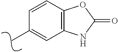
C1=CC2=C(C=C1C)NC(=O)O2
